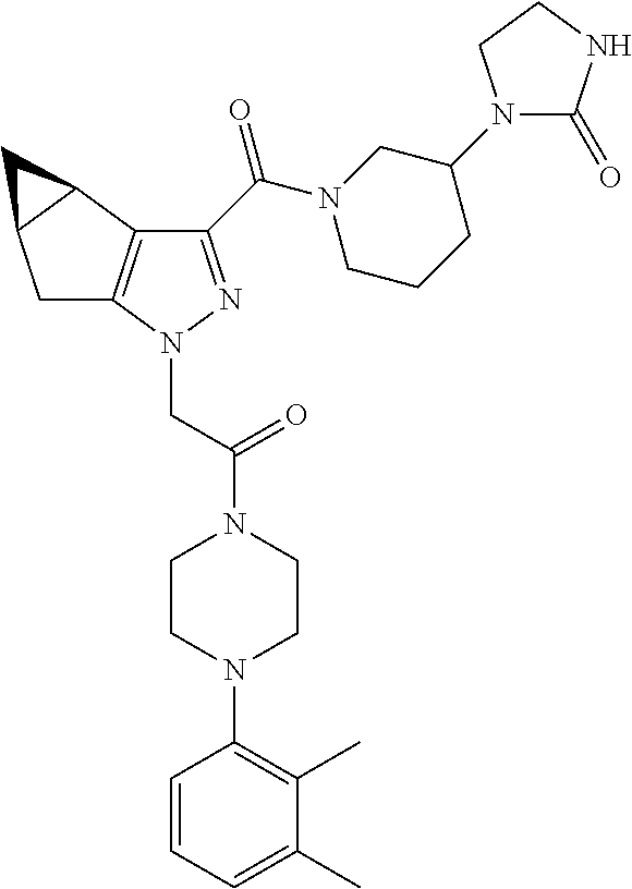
C1C2=C(C3C1C3)C(C(N1CCCC(N3C(=O)NCC3)C1)=O)=NN2CC(N1CCN(C2=C(C)C(C)=CC=C2)CC1)=O
